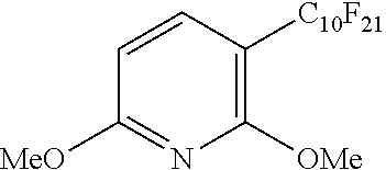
C1=CC([C10F21])=C([OMe])N=C1[MeO]
